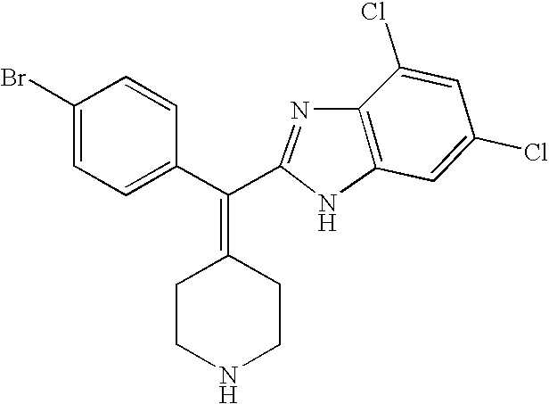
C1(Cl)=CC(Cl)=CC2=C1N=C(C(C1=CC=C(Br)C=C1)=C1CCNCC1)N2
